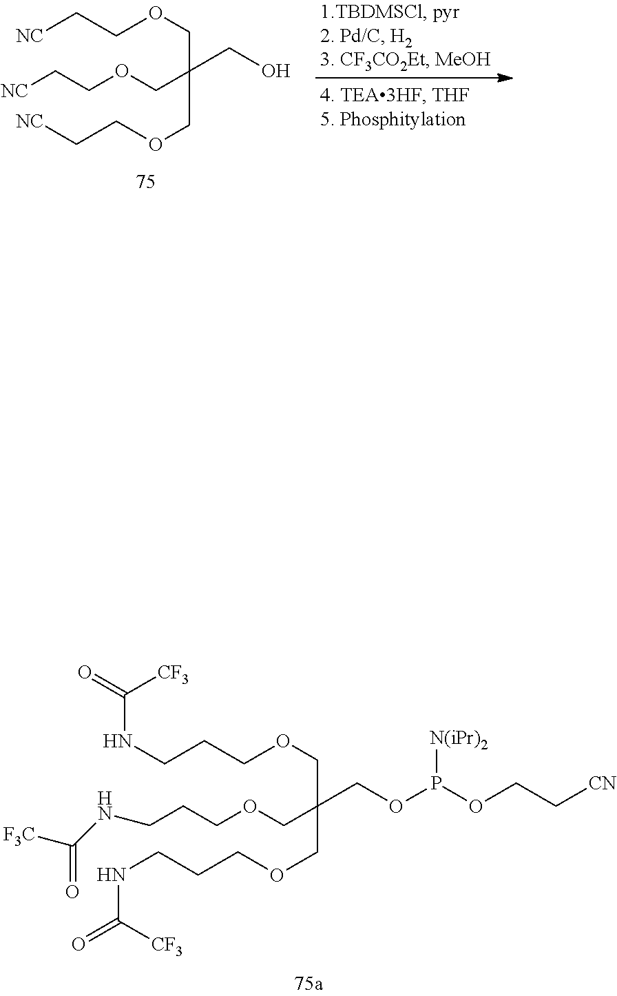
C(C(CO)(COCC[NC])COCC[NC])OCC[NC].O(CCCNC(=O)[CF3])CC(COCCCNC([F3C])=O)(COP(OCC[CN])[N(iPr)2])COCCCNC(=O)[CF3]
